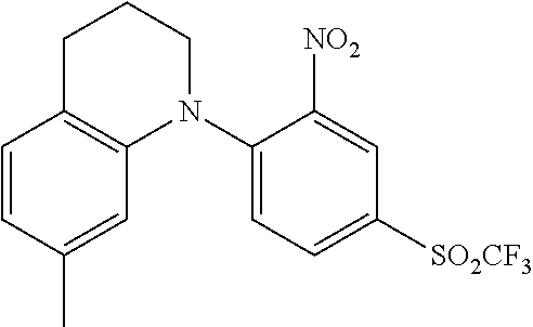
C1=CC(C)=CC2=C1CCCN2C1=CC=C([SO2CF3])C=C1[NO2]
